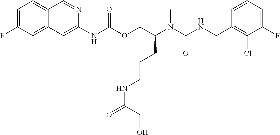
C1=CC(CNC(N(C(COC(NC2=CC3=CC(F)=CC=C3C=N2)=O)CCCNC(CO)=O)C)=O)=C(Cl)C(F)=C1
